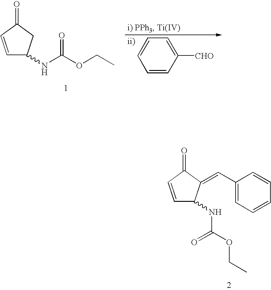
C1=CC([CHO])=CC=C1.C1=CC(=O)CC1NC(OCC)=O.C1=CC(=O)C(=CC2=CC=CC=C2)C1NC(OCC)=O
